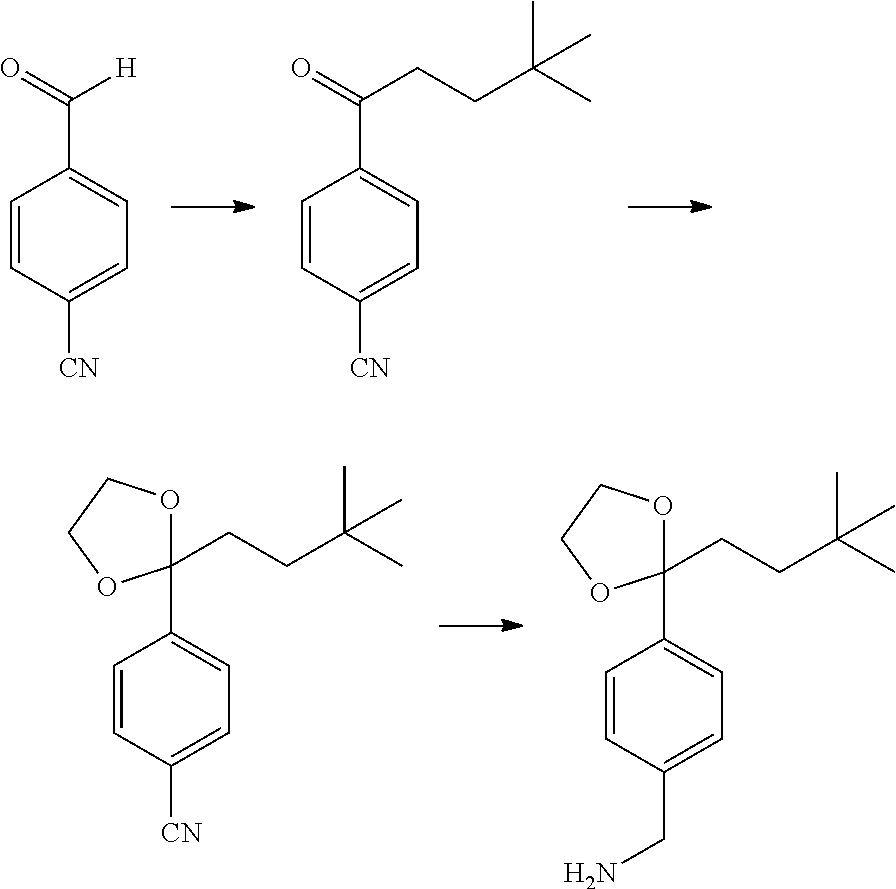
C1=CC([CN])=CC=C1C([H])=O.C1=CC([CN])=CC=C1C(CCC(C)(C)C)=O.C1=CC([CN])=CC=C1C1(CCC(C)(C)C)OCCO1.C1=CC(CN)=CC=C1C1(CCC(C)(C)C)OCCO1
